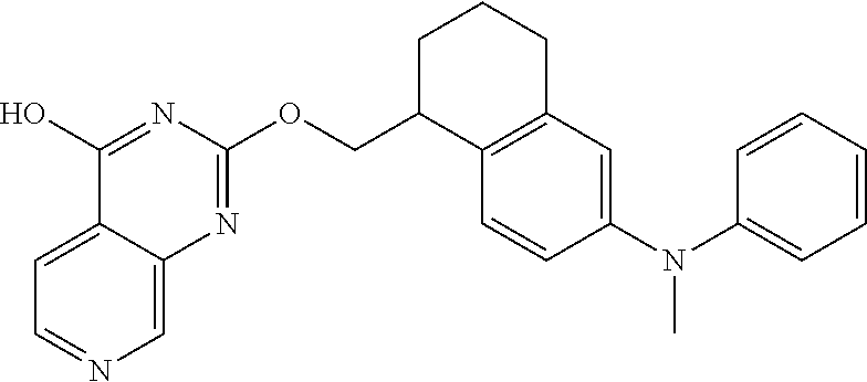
C12=CC=NC=C1N=C(OCC1C3=C(CCC1)C=C(N(C1=CC=CC=C1)C)C=C3)N=C2O
